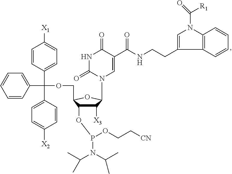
C1(C(C2=CC=C([X2])C=C2)(OCC2C(OP(OCC[CN])N(C(C)C)C(C)C)C([X3])C(N3C=C(C(NCCC4=CN(C(=O)[R1])C5=C4C=CC=C5)=O)C(=O)NC3=O)O2)C2=CC=CC=C2)=CC=C([X1])C=C1
